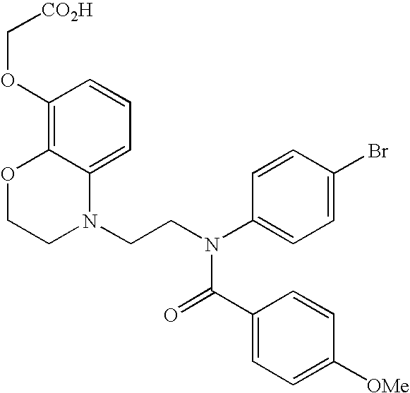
C1=C2C(=C(OC[CO2H])C=C1)OCCN2CCN(C1=CC=C(Br)C=C1)C(=O)C1=CC=C([OMe])C=C1
